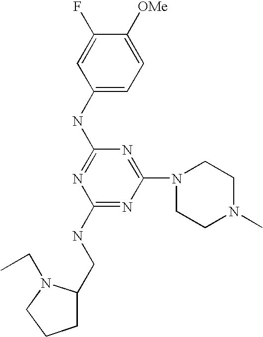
C1(NC2=NC(NCC3CCCN3CC)=NC(N3CCN(C)CC3)=N2)=CC=C([OMe])C(F)=C1
